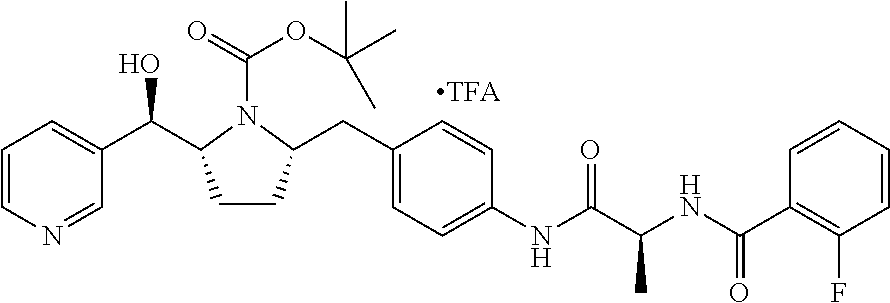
C1=CN=CC(C(O)C2CCC(CC3=CC=C(NC(C(NC(C4=C(F)C=CC=C4)=O)C)=O)C=C3)N2C(=O)OC(C)(C)C)=C1
